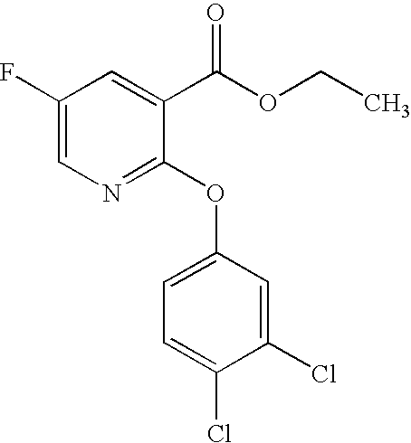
C1(F)=CN=C(OC2=CC=C(Cl)C(Cl)=C2)C(C(OCC)=O)=C1
